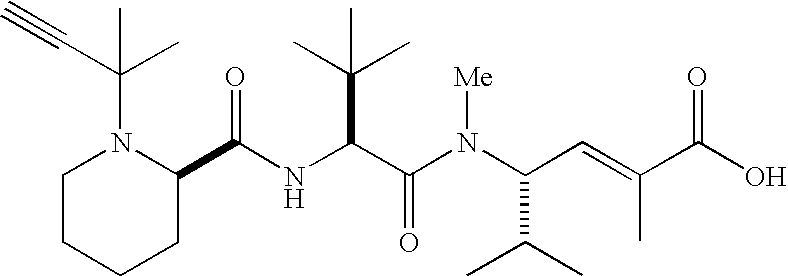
N(C(C(N(C(C(C)C)C=C(C)C(O)=O)[Me])=O)C(C)(C)C)C(C1N(C(C)(C#C)C)CCCC1)=O
